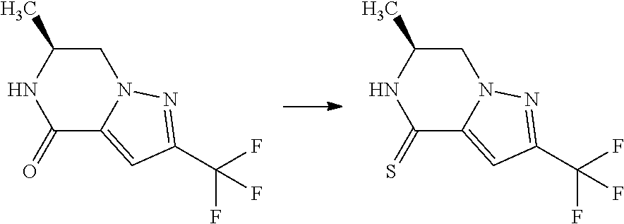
C1C(C)NC(=O)C2=CC(C(F)(F)F)=NN12.C1C(C)NC(=S)C2=CC(C(F)(F)F)=NN12
